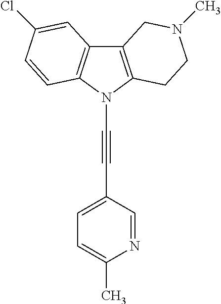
C12=C(N(C#CC3=CC=C(C)N=C3)C3=C1C=C(Cl)C=C3)CCN(C)C2
